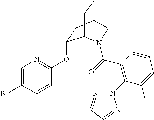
C1(OC2=NC=C(Br)C=C2)CC2CCC1N(C(=O)C1=C(N3N=CC=N3)C(F)=CC=C1)C2
